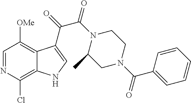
C1=NC(Cl)=C2C(=C1[OMe])C(C(=O)C(N1C(C)CN(C(C3=CC=CC=C3)=O)CC1)=O)=CN2
